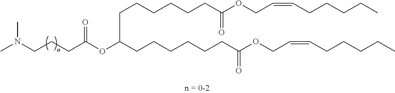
C(CC(OC(CCCCCCC(OCC=CCCCCC)=O)CCCCCCC(OCC=CCCCCC)=O)=O)CN(C)C
